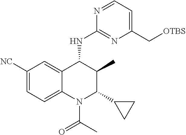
C1([NC])=CC=C2C(=C1)C(NC1=NC(C[OTBS])=CC=N1)C(C)C(C1CC1)N2C(C)=O
